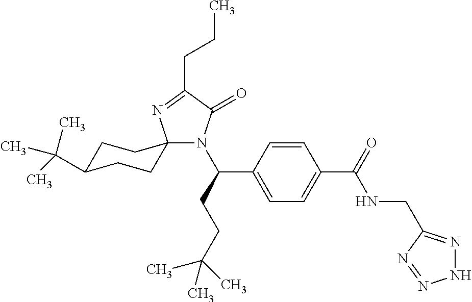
C1C(C(C)(C)C)CCC2(C1)N(C(CCC(C)(C)C)C1=CC=C(C(=O)NCC3=NNN=N3)C=C1)C(=O)C(CCC)=N2
